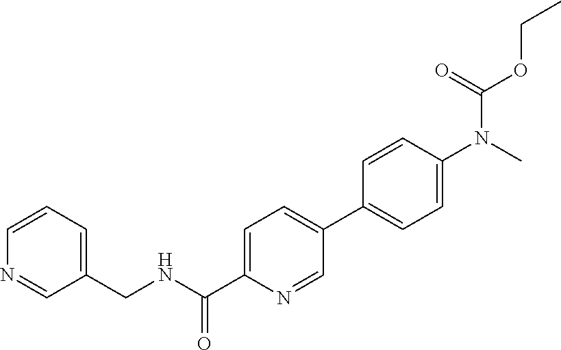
C1=CC=C(CNC(C2=CC=C(C3=CC=C(N(C)C(=O)OCC)C=C3)C=N2)=O)C=N1
